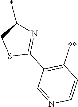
C1(*)CSC(C2=C([**])C=CN=C2)=N1
